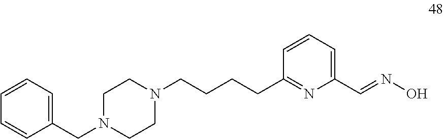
C1=CC=C(CN2CCN(CCCCC3=NC(C=NO)=CC=C3)CC2)C=C1
